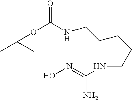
CC(C)(C)OC(NCCCCCNC(=NO)N)=O
